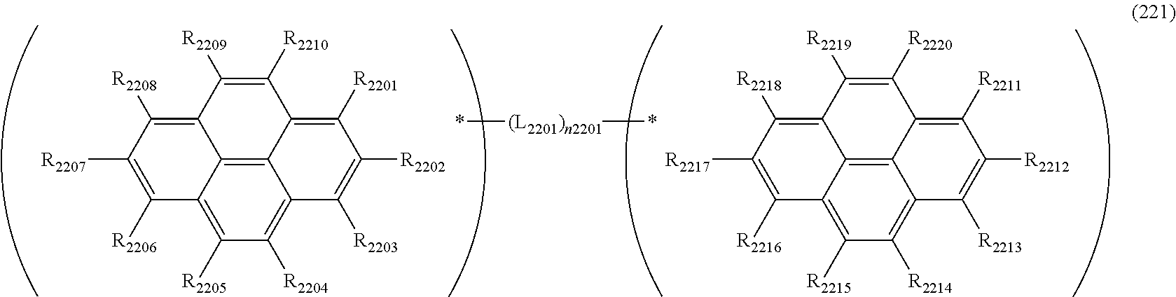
C12=C3C4=C([R2201])C([R2202])=C([R2203])C3=C([R2204])C([R2205])=C1C([R2206])=C([R2207])C([R2208])=C2C([R2209])=C4[R2210].C12=C3C4=C([R2211])C([R2212])=C([R2213])C3=C([R2214])C([R2215])=C1C([R2216])=C([R2217])C([R2218])=C2C([R2219])=C4[R2220].*[(L2201)n2201]*
